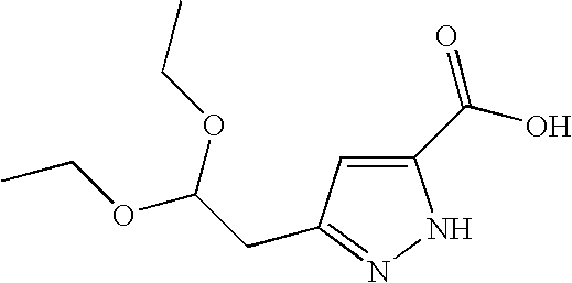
C1(C(O)=O)=CC(CC(OCC)OCC)=NN1
